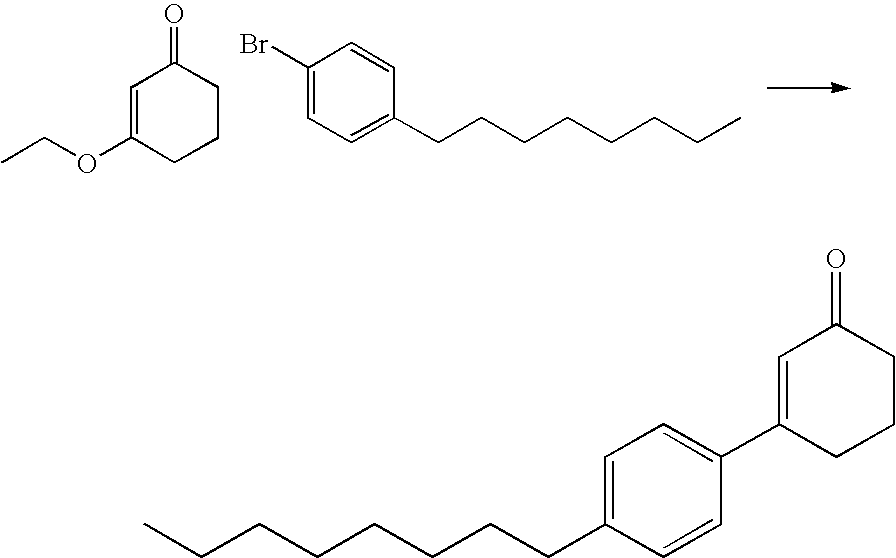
C1=C(OCC)CCCC1=O.C1(Br)=CC=C(CCCCCCCC)C=C1.CCCCCCCCC1=CC=C(C2=CC(=O)CCC2)C=C1
